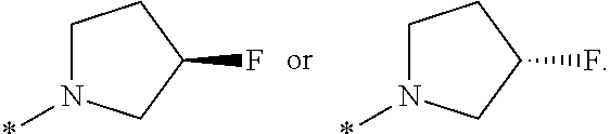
C1N(*)CC(F)C1.C1N(*)CC(F)C1
